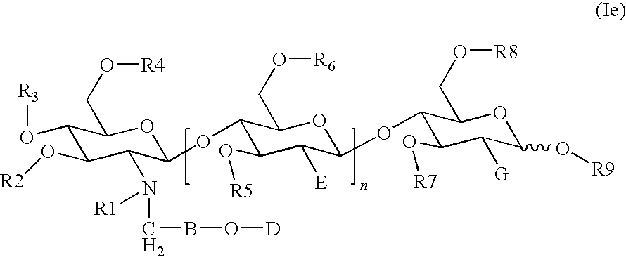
C1(O[R3])C(O[R2])C(N([R1])CBO[D])C(OC2C(O[R5])C([E])C(OC3C(O[R7])C([G])C(O[R9])OC3CO[R8])OC2CO[R6])OC1CO[R4]
